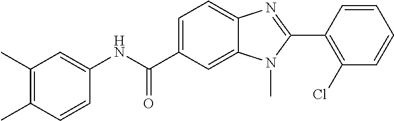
C1(C)=C(C)C=CC(NC(C2=CC=C3C(=C2)N(C)C(C2=C(Cl)C=CC=C2)=N3)=O)=C1
